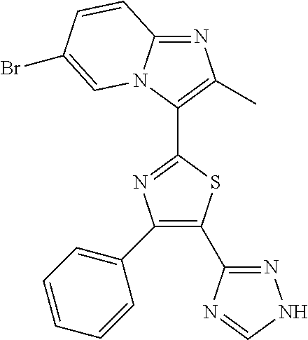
C1(C2=CC=CC=C2)=C(C2=NNC=N2)SC(C2=C(C)N=C3N2C=C(Br)C=C3)=N1
